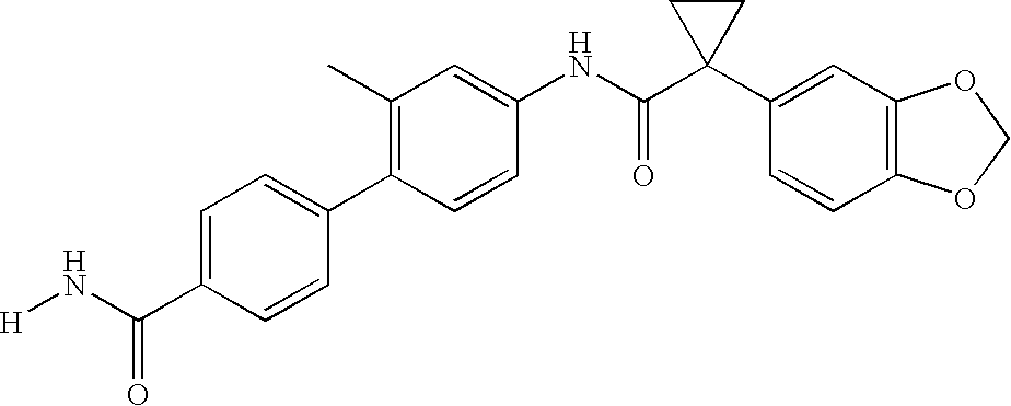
C1=CC(C2=CC=C(C(N[H])=O)C=C2)=C(C)C=C1NC(C1(C2=CC3=C(C=C2)OCO3)CC1)=O
